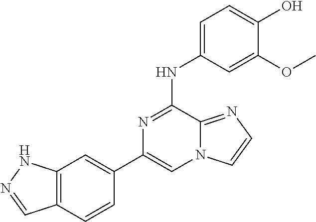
C1(C2=CC3=C(C=C2)C=NN3)=CN2C(=NC=C2)C(NC2=CC=C(O)C(OC)=C2)=N1
